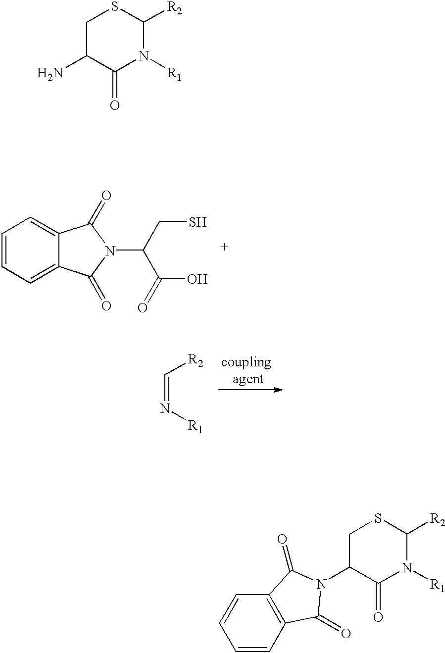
C1C(N)C(=O)N([R1])C([R2])S1.C1=CC=CC2=C1C(=O)N(C1C(=O)N([R1])C([R2])SC1)C2=O.C1=CC=C2C(=C1)C(=O)N(C(CS)C(O)=O)C2=O.C(=N[R1])[R2]
